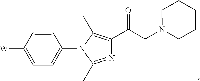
C1(N2C(C)=NC(C(CN3CCCCC3)=O)=C2C)=CC=C([W])C=C1
